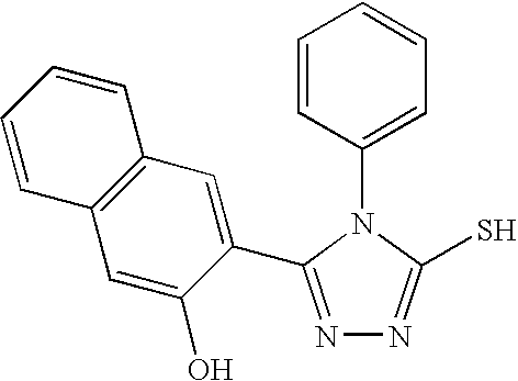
C1=CC(N2C(S)=NN=C2C2=CC3=C(C=C2O)C=CC=C3)=CC=C1
